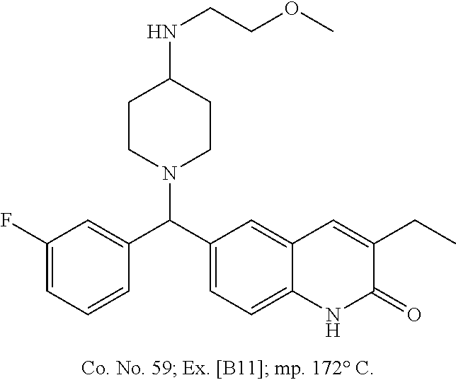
FC1=CC=CC(C(C2=CC=C3C(=C2)C=C(CC)C(=O)N3)N2CCC(NCCOC)CC2)=C1
